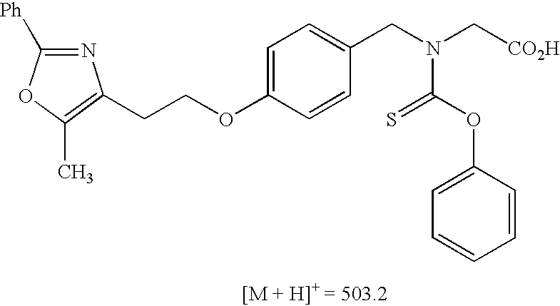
N1=C([Ph])OC(C)=C1CCOC1=CC=C(CN(C[CO2H])C(=S)OC2=CC=CC=C2)C=C1
